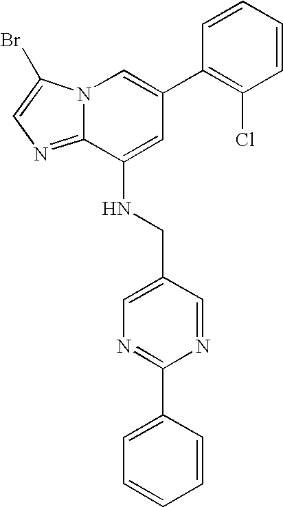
N12C(=NC=C1Br)C(NCC1=CN=C(C3=CC=CC=C3)N=C1)=CC(C1=C(Cl)C=CC=C1)=C2
